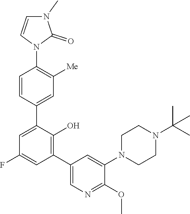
C1=CC(C2=CC(F)=CC(C3=CN=C(OC)C(N4CCN(C(C)(C)C)CC4)=C3)=C2O)=CC([Me])=C1N1C(=O)N(C)C=C1
